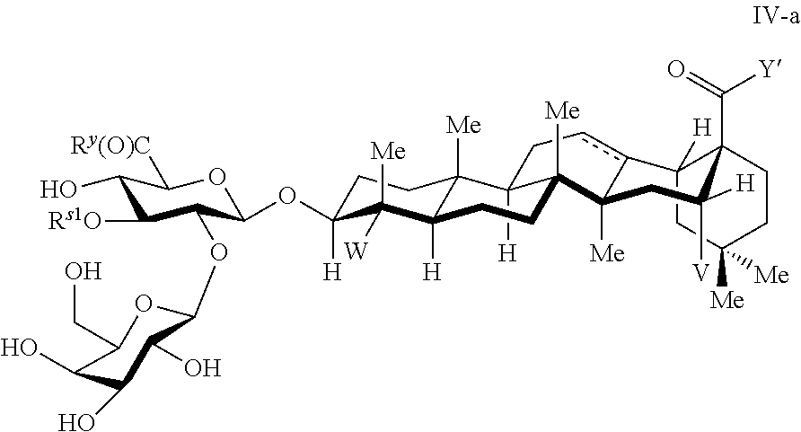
C1C2([H])c3cCC4([H])C5([Me])C([H])(C([W])([Me])C(OC6C(OC7OC(CO)C(O)C(O)C7O)C([Rs1O])C(O)C([Ry(O)C])O6)([H])CC5)CCC4([Me])C3([Me])CC([H])([V])C2(C(=O)[Y])CCC1([Me])[Me]
